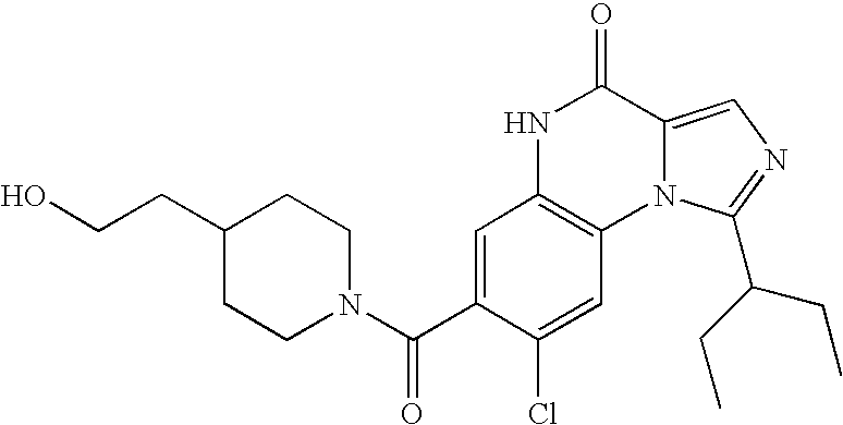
C1=C(C(N2CCC(CCO)CC2)=O)C(Cl)=CC2=C1NC(=O)C1=CN=C(C(CC)CC)N21
